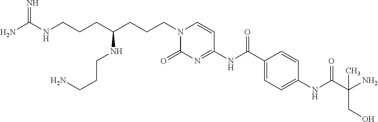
NC(NCCCC(CCCN1C(=O)N=C(NC(C2=CC=C(NC(=O)C(CO)(N)C)C=C2)=O)C=C1)NCCCN)=N
